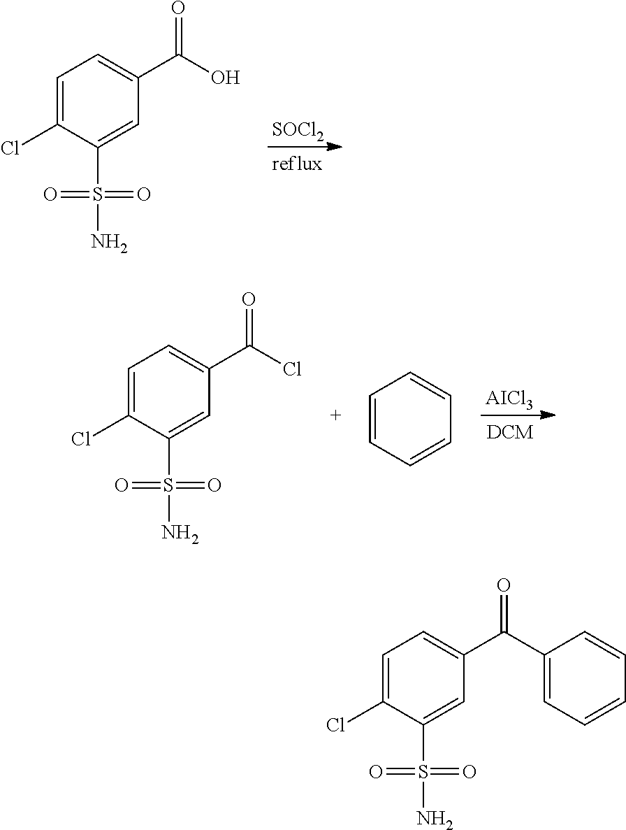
C1=C(Cl)C(S(N)(=O)=O)=CC(C(O)=O)=C1.[SOCl2].C1=C(Cl)C(S(N)(=O)=O)=CC(C(Cl)=O)=C1.C1=CC=CC=C1.[AICl3].C1=C(Cl)C(S(N)(=O)=O)=CC(C(C2=CC=CC=C2)=O)=C1
